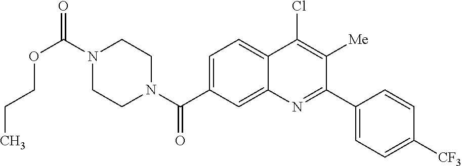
N1(C(OCCC)=O)CCN(C(=O)C2=CC=C3C(=C2)N=C(C2=CC=C([CF3])C=C2)C([Me])=C3Cl)CC1
